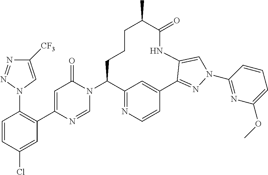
C12=NC=CC(=C1)C1=NN(C3=NC(OC)=CC=C3)C=C1NC(=O)C(C)CCCC2N1C(=O)C=C(C2=C(N3C=C([CF3])N=N3)C=CC(Cl)=C2)N=C1
